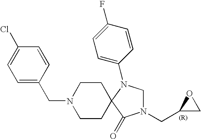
N1(CC2CO2)CN(C2=CC=C(F)C=C2)C2(C1=O)CCN(CC1=CC=C(Cl)C=C1)CC2
